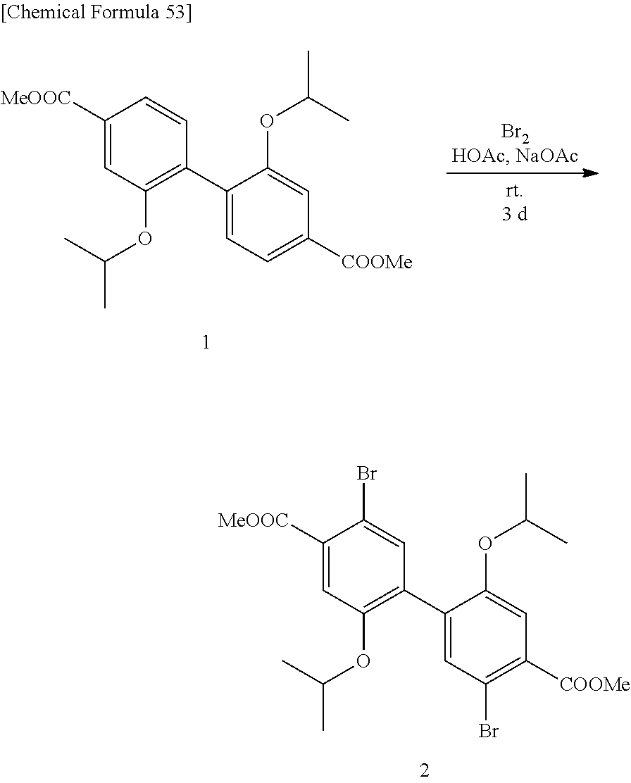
C1([MeOOC])=CC(OC(C)C)=C(C2=CC=C([COOMe])C=C2OC(C)C)C=C1.C1([MeOOC])=CC(OC(C)C)=C(C2=CC(Br)=C([COOMe])C=C2OC(C)C)C=C1Br
